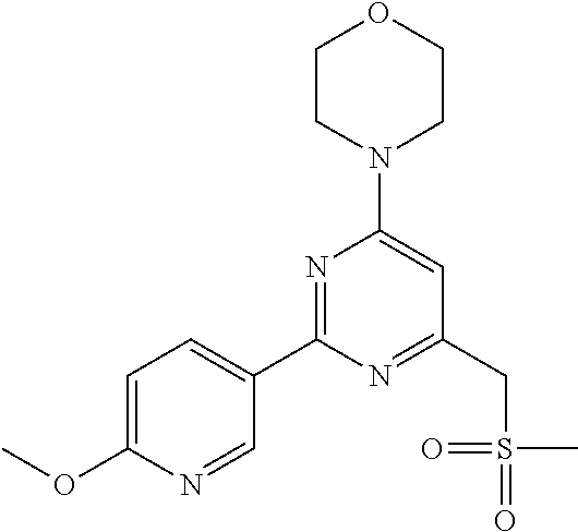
C1(C2=NC(N3CCOCC3)=CC(CS(=O)(C)=O)=N2)=CC=C(OC)N=C1
